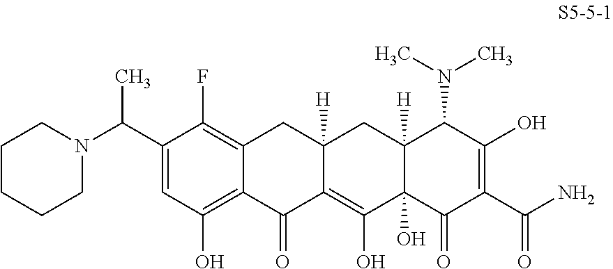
C1(C(N2CCCCC2)C)=CC(O)=C2C(=C1F)CC1([H])C(=C(O)C3(O)C([H])(C1)C(N(C)C)C(O)=C(C(N)=O)C3=O)C2=O
